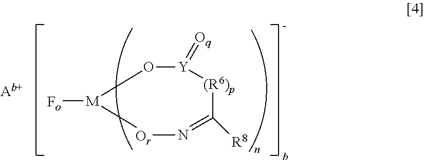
[Fo][M]1[Or]N=C([R8])[(R6)p][Y](=[Oq])O1
